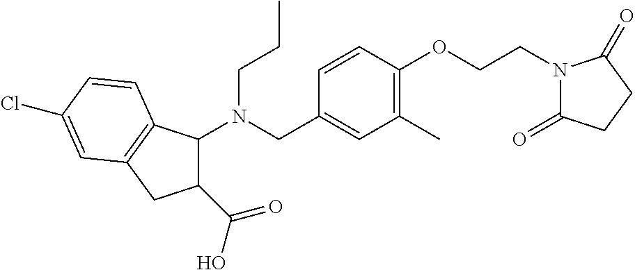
N(CC1=CC(C)=C(OCCN2C(=O)CCC2=O)C=C1)(CCC)C1C(C(O)=O)CC2=C1C=CC(Cl)=C2
